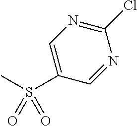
C1(Cl)=NC=C(S(C)(=O)=O)C=N1
